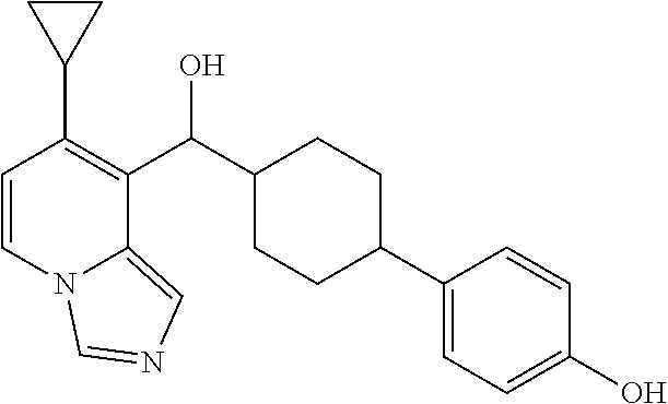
C1=CN2C(=CN=C2)C(C(C2CCC(C3=CC=C(O)C=C3)CC2)O)=C1C1CC1
